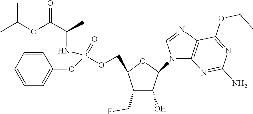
C1(CF)C(O)C(N2C3=C(N=C2)C(OCC)=NC(N)=N3)OC1COP(OC1=CC=CC=C1)(NC(C(OC(C)C)=O)C)=O
